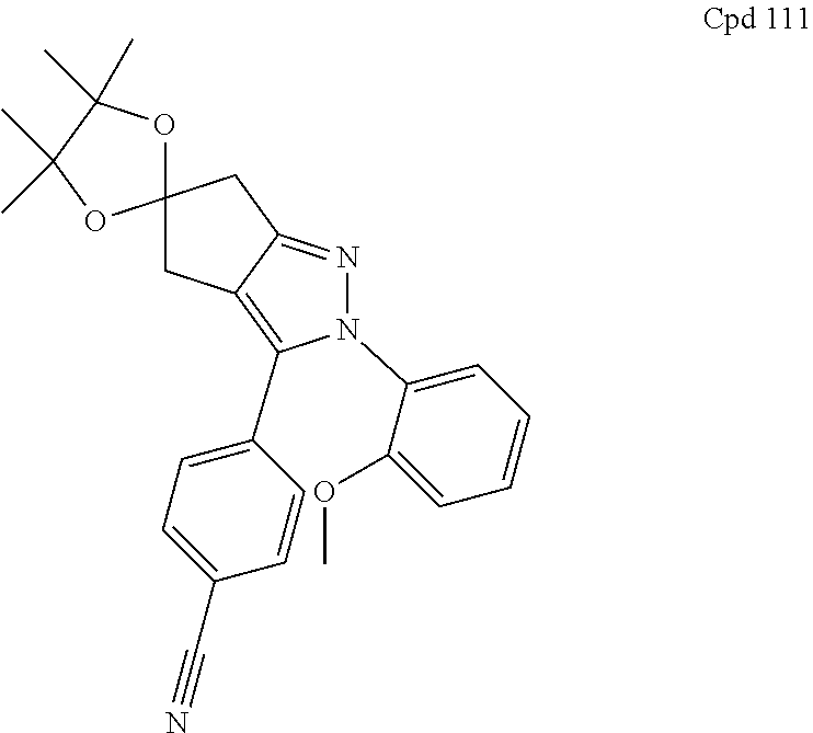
C1C2=C(C3=CC=C(C#N)C=C3)N(C3=CC=CC=C3OC)N=C2CC12OC(C)(C)C(C)(C)O2
